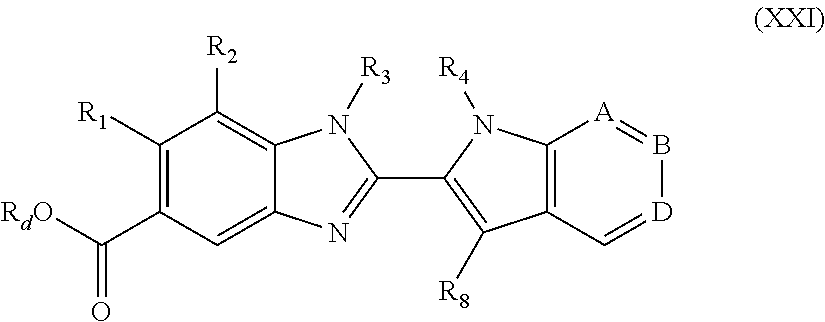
C12=C(C([R8])=C(C3=NC4=CC(C([RdO])=O)=C([R1])C([R2])=C4N3[R3])N1[R4])C=[D]B=[A]2
